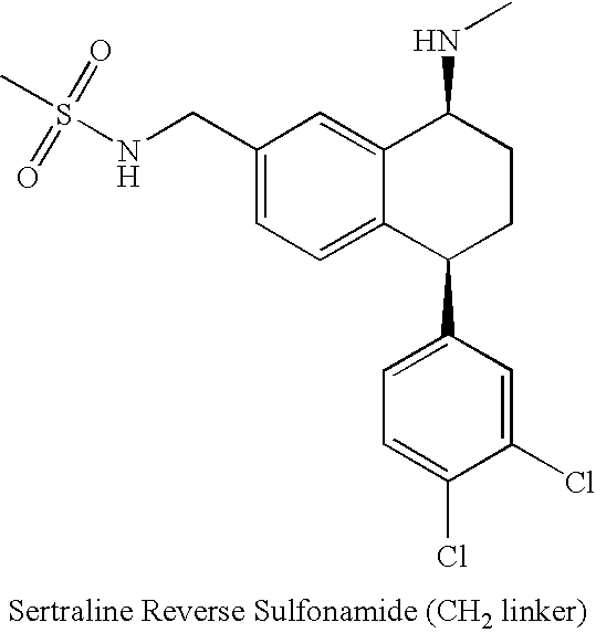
C1(CNS(C)(=O)=O)=CC=C2C(=C1)C(NC)CCC2C1=CC=C(Cl)C(Cl)=C1
